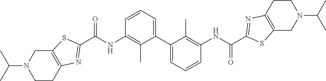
C12=C(SC(C(NC3=C(C)C(C4=CC=CC(NC(C5=NC6=C(S5)CN(C(C)C)CC6)=O)=C4C)=CC=C3)=O)=N1)CN(C(C)C)CC2
